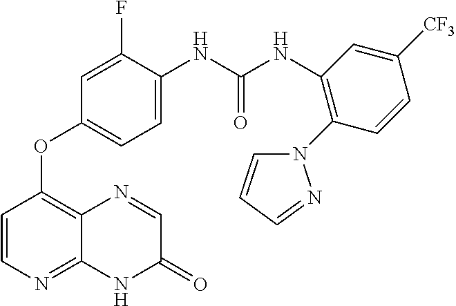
C1=CN=C2C(=C1OC1=CC=C(NC(NC3=C(N4C=CC=N4)C=CC([CF3])=C3)=O)C(F)=C1)N=CC(=O)N2
